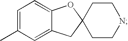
C1=C(C)C=C2C(=C1)OC1(C2)CCNCC1
